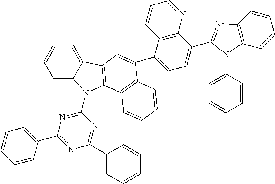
C1=C2C(=CC=C1)C1=C(N2C2=NC(C3=CC=CC=C3)=NC(C3=CC=CC=C3)=N2)C2=C(C(C3=CC=C(C4=NC5=C(N4C4=CC=CC=C4)C=CC=C5)C4=C3C=CC=N4)=C1)C=CC=C2
